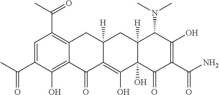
CC(C1=C2C(=C(O)C(C(C)=O)=C1)C(=O)C1=C(O)C3(O)C([H])(CC1([H])C2)C(N(C)C)C(O)=C(C(N)=O)C3=O)=O
